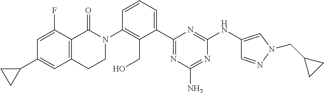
C1(C2=CC3=C(C(F)=C2)C(=O)N(C2=C(CO)C(C4=NC(N)=NC(NC5=CN(CC6CC6)N=C5)=N4)=CC=C2)CC3)CC1
